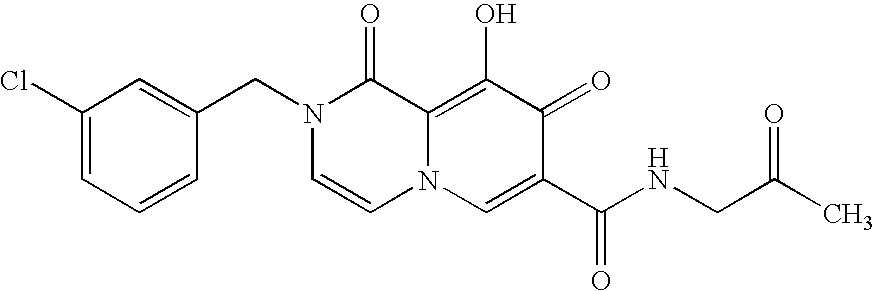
C1(Cl)=CC=CC(CN2C=CN3C(=C(O)C(=O)C(C(NCC(C)=O)=O)=C3)C2=O)=C1
